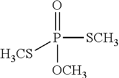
P([SCH3])(=O)([OCH3])[H3CS]
